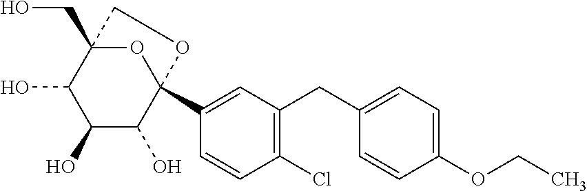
O1C2(CO)C(O)C(O)C(O)C1(C1=CC(CC3=CC=C(OCC)C=C3)=C(Cl)C=C1)OC2
